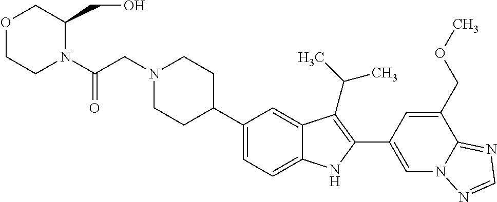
N1(CC(N2C(CO)COCC2)=O)CCC(C2=CC=C3C(=C2)C(C(C)C)=C(C2=CN4C(=NC=N4)C(COC)=C2)N3)CC1
